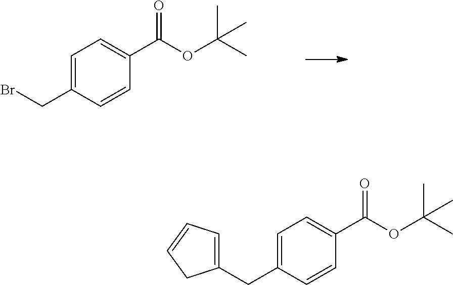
C1=C(CBr)C=CC(C(=O)OC(C)(C)C)=C1.C1=C(CC2=CC=CC2)C=CC(C(=O)OC(C)(C)C)=C1
